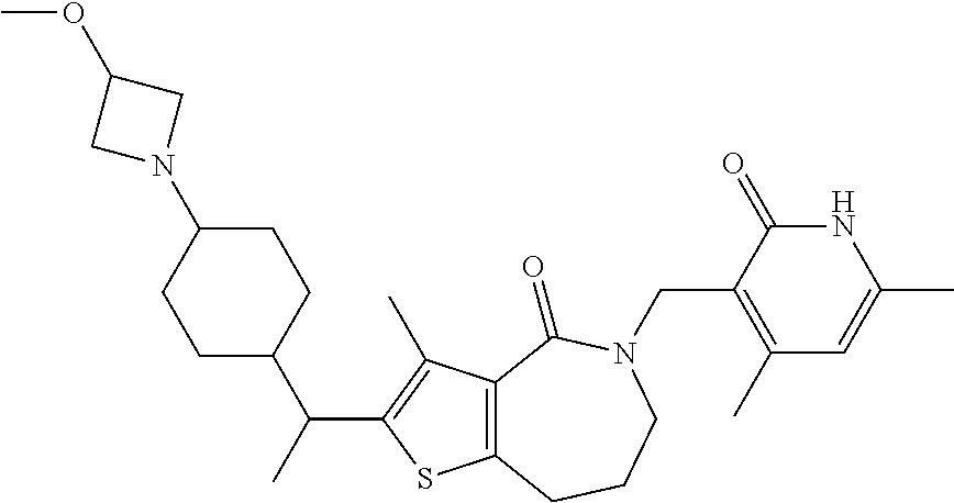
C12=C(CCCN(CC3=C(C)C=C(C)NC3=O)C1=O)SC(C(C)C1CCC(N3CC(OC)C3)CC1)=C2C
